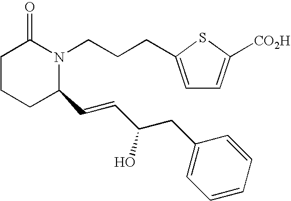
C1CCC(C=CC(CC2=CC=CC=C2)O)N(CCCC2=CC=C([CO2H])S2)C1=O
